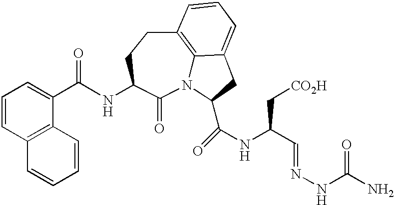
N12C3=C(CCC(NC(C4=CC=CC5=C4C=CC=C5)=O)C1=O)C=CC=C3CC2C(NC(C=NNC(N)=O)C[CO2H])=O
